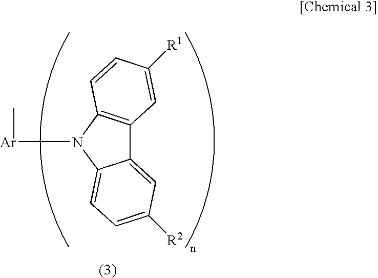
C12=CC([R2])=CC=C1N([Ar]C)C1=C2C=C([R1])C=C1
